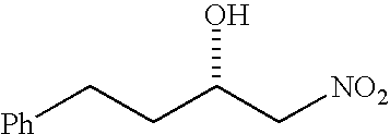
C(C[Ph])C(C[NO2])O
